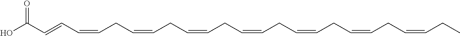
C(=CC=CCC=CCC=CCC=CCC=CCC=CCC=CCC)C(O)=O
